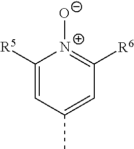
C1([R5])=CC(C)=CC([R6])=[N+]1[O-]
